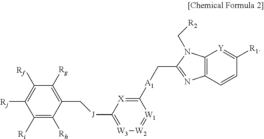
C1([Ri])=C([Rh])C(C[J]C2=[W3][W2]=[W1]C([A1]CC3=NC4=C(N3C[R2])[Y]=C([R1])C=C4)=[X]2)=C([Rg])C([Rf])=C1[Rj]
